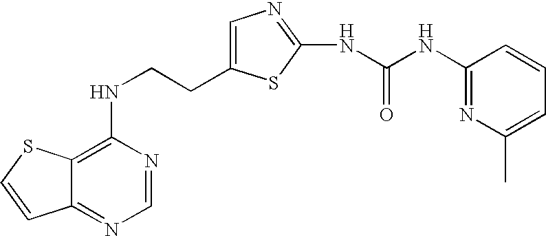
C(CNC1=C2C(=NC=N1)C=CS2)C1=CN=C(NC(=O)NC2=NC(C)=CC=C2)S1
